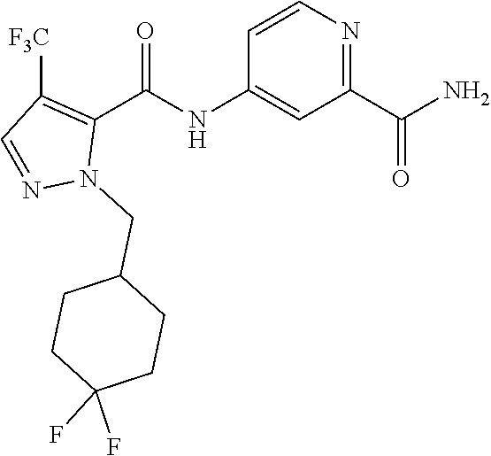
C1=CN=C(C(N)=O)C=C1NC(C1=C([F3C])C=NN1CC1CCC(F)(F)CC1)=O
